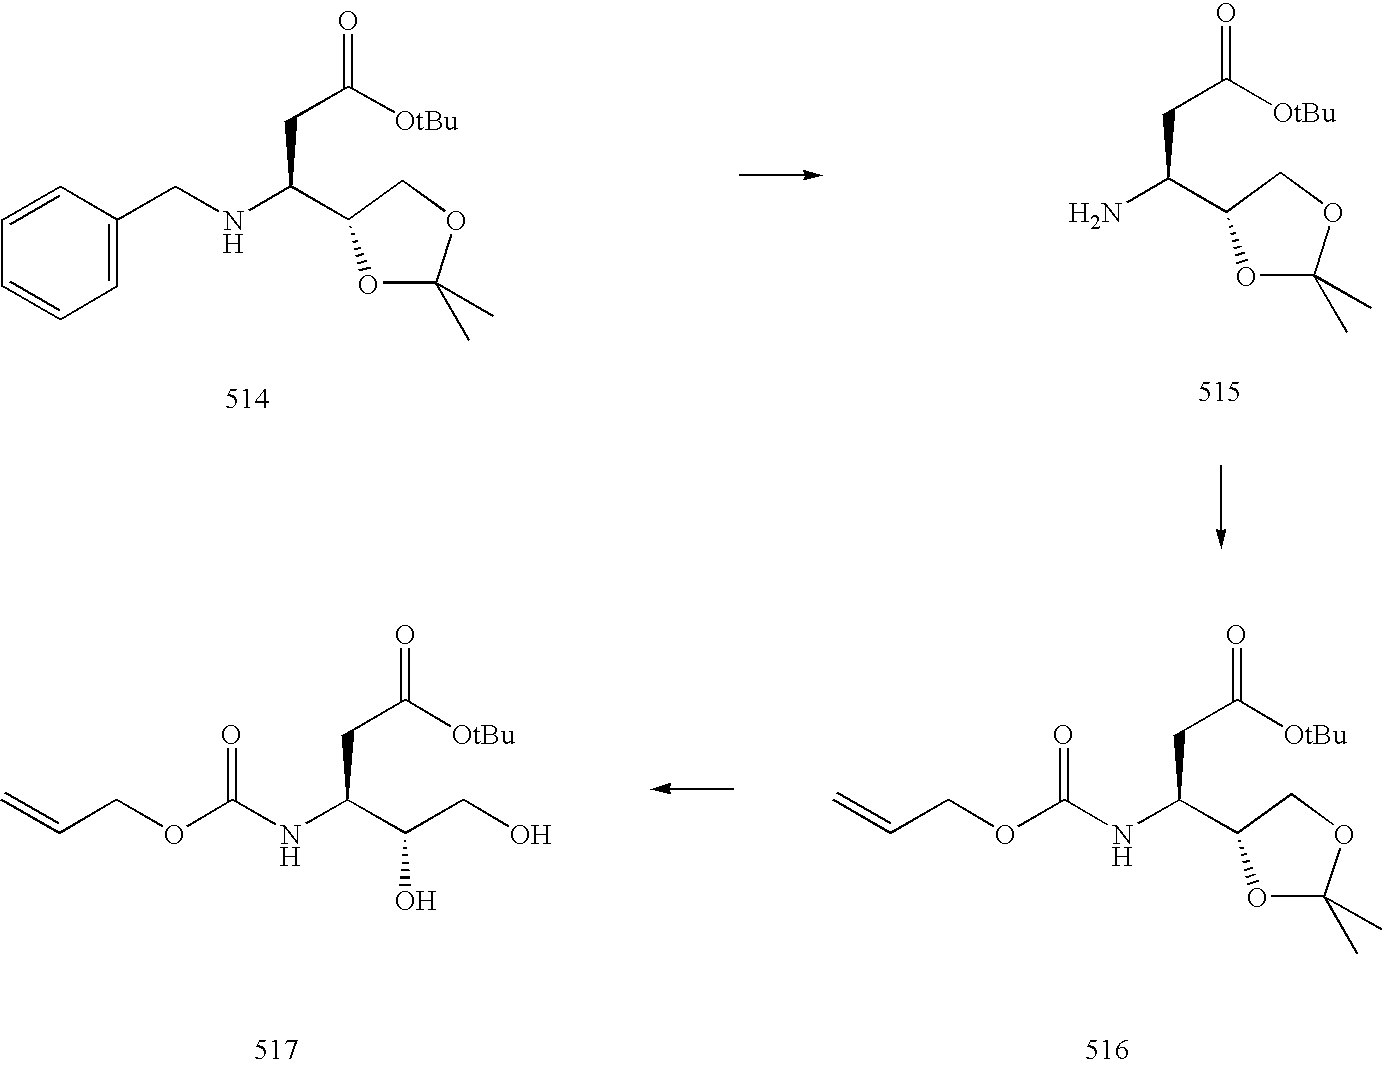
C1=C(CNC(CC(=O)[OtBu])C2OC(C)(C)OC2)C=CC=C1.NC(CC(=O)[OtBu])C1OC(C)(C)OC1.O(CC=C)C(NC(CC(=O)[OtBu])C1OC(C)(C)OC1)=O.O(CC=C)C(NC(CC(=O)[OtBu])C(CO)O)=O
